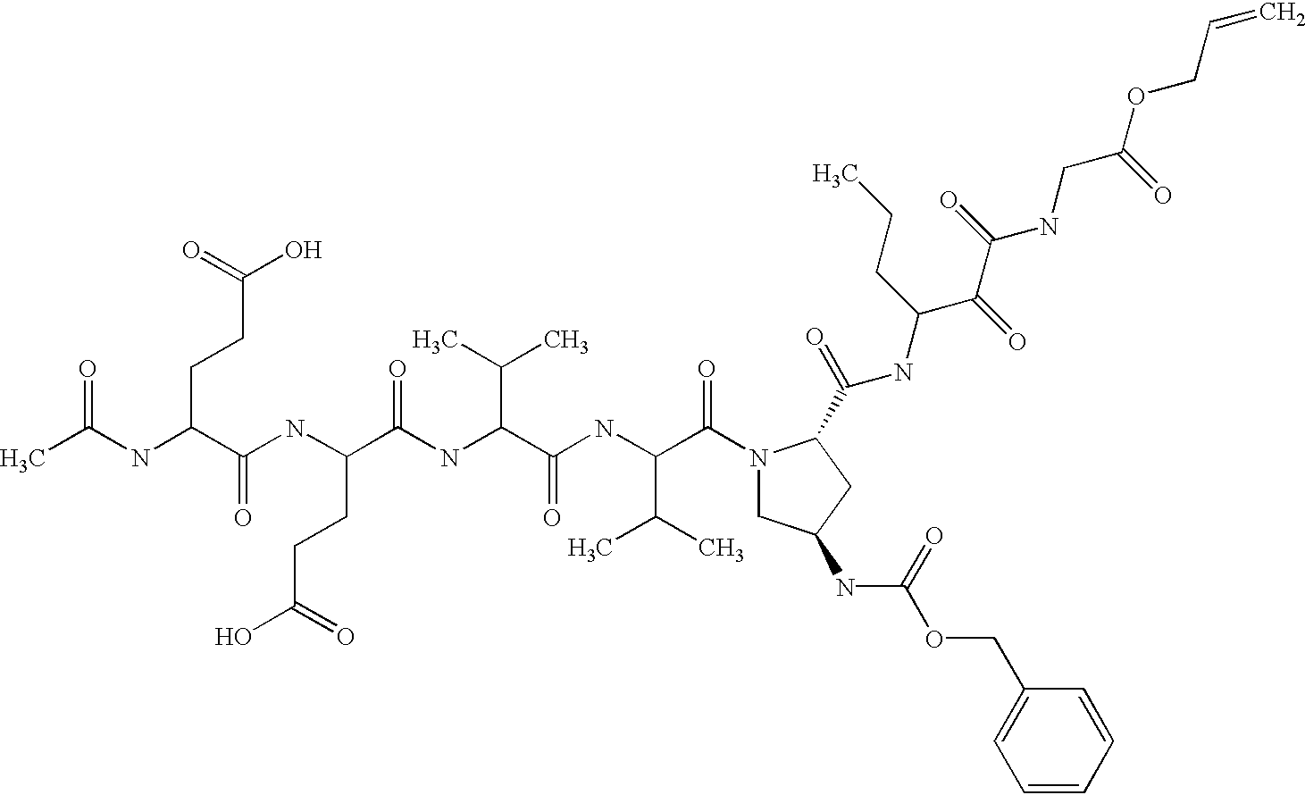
CC(NC(C(NC(C(NC(C(NC(C(=O)N1CC(NC(OCC2=CC=CC=C2)=O)CC1C(NC(CCC)C(C(NCC(OCC=C)=O)=O)=O)=O)C(C)C)=O)C(C)C)=O)CCC(O)=O)=O)CCC(O)=O)=O
